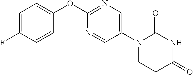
C1(OC2=NC=C(N3CCC(=O)NC3=O)C=N2)=CC=C(F)C=C1
